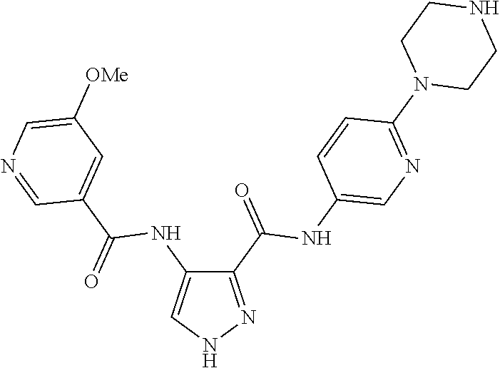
C1(C(=O)NC2=CN=C(N3CCNCC3)C=C2)=NNC=C1NC(C1=CC([OMe])=CN=C1)=O
